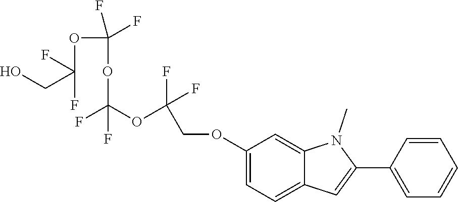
C(F)(OC(OC(OC(F)(F)COC1=CC=C2C(=C1)N(C)C(C1=CC=CC=C1)=C2)(F)F)(F)F)(CO)F
